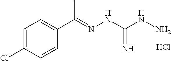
C1=C(Cl)C=CC(C(=NNC(NN)=N)C)=C1.Cl
